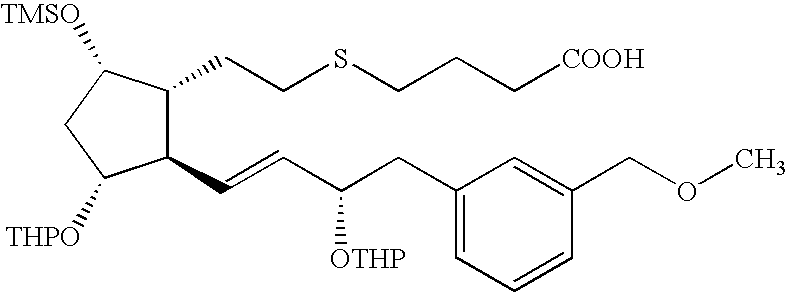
C1(C=CC(CC2=CC=CC(COC)=C2)[OTHP])C(CCSCCC[COOH])C([TMSO])CC1[THPO]
